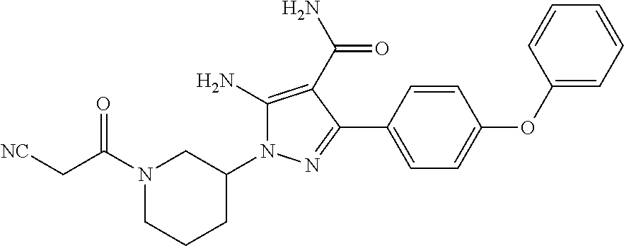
N1(C(C[NC])=O)CCCC(N2C(N)=C(C(=O)N)C(C3=CC=C(OC4=CC=CC=C4)C=C3)=N2)C1
